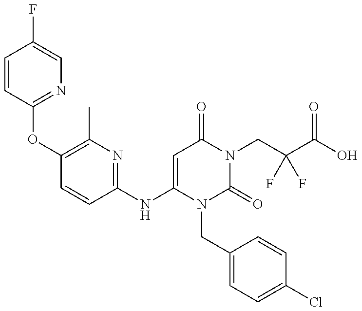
C1=CC(OC2=C(C)N=C(NC3=CC(=O)N(CC(C(O)=O)(F)F)C(=O)N3CC3=CC=C(Cl)C=C3)C=C2)=NC=C1F
